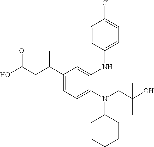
C1(N(C2CCCCC2)CC(O)(C)C)=CC=C(C(CC(O)=O)C)C=C1NC1=CC=C(Cl)C=C1
